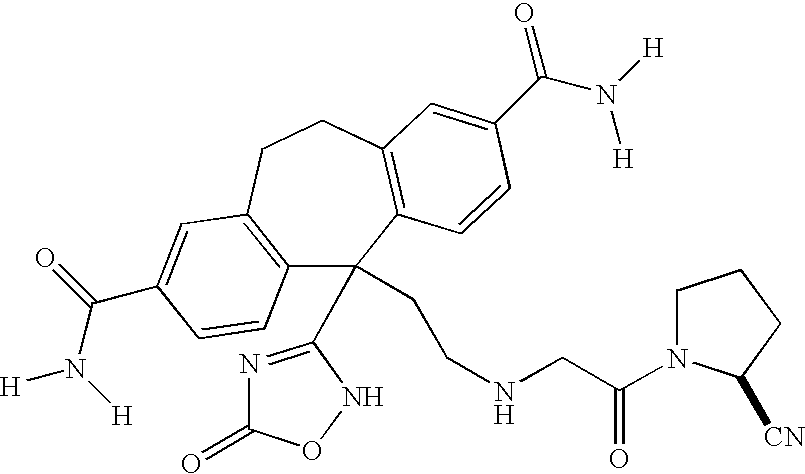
C12=C(CCC3=C(C1(CCNCC(=O)N1CCCC1[CN])C1=NC(=O)ON1)C=CC(C(=O)N([H])[H])=C3)C=C(C(N([H])[H])=O)C=C2
